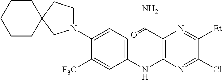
C1(N2CCC3(C2)CCCCC3)=CC=C(NC2=C(C(=O)N)N=C([Et])C(Cl)=N2)C=C1[F3C]
